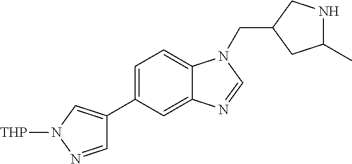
C1=C(C2=CN([THP])N=C2)C=C2C(=C1)N(CC1CC(C)NC1)C=N2
